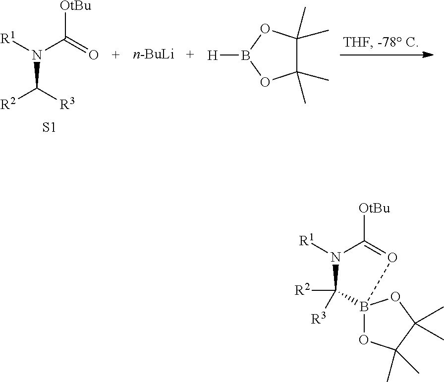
N(C([R3])[R2])(C(=O)[OtBu])[R1].[n-BuLi].[H]B1OC(C)(C)C(C)(C)O1.[S1].O1=C([OtBu])N([R1])C([R2])([R3])B12OC(C)(C)C(C)(C)O2
